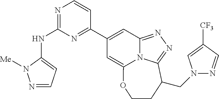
N1=CC=C(NC2=NC=CC(C3=CC4=NN=C5N4C(=C3)OCCC5CN3N=CC([CF3])=C3)=N2)N1[Me]
